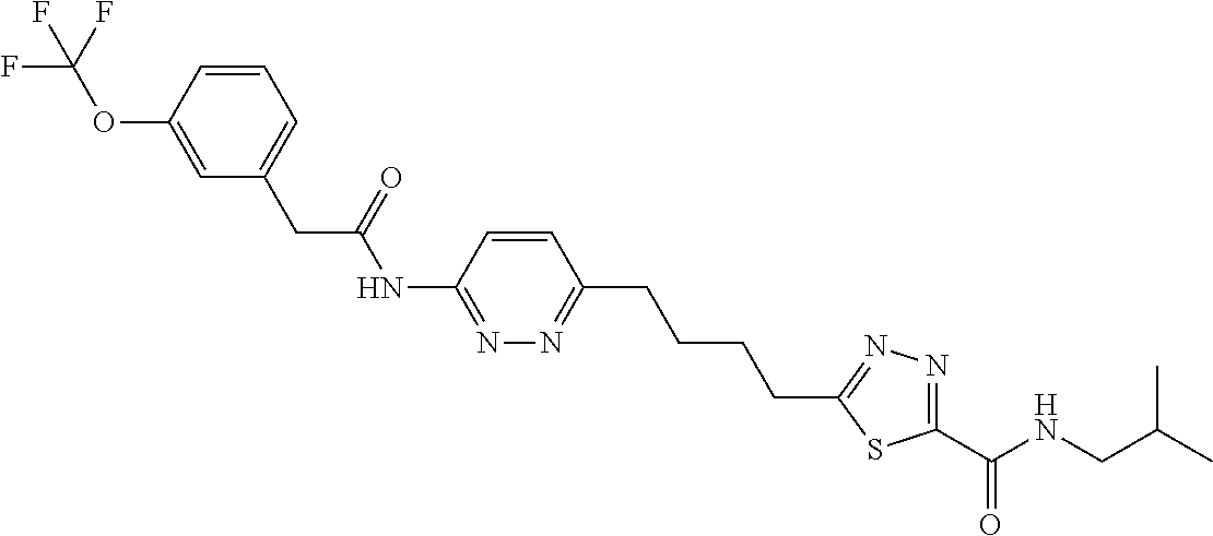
C1=C(OC(F)(F)F)C=CC=C1CC(NC1=NN=C(CCCCC2=NN=C(C(NCC(C)C)=O)S2)C=C1)=O
